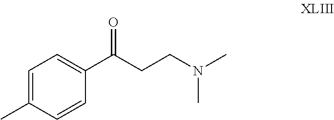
C1=C(C)C=CC(C(=O)CCN(C)C)=C1
